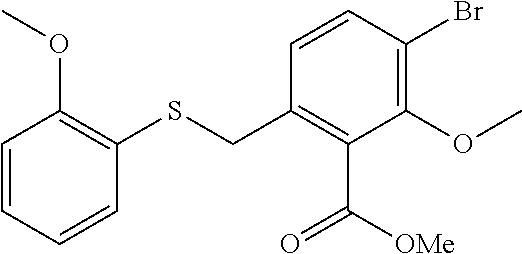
C1=CC(Br)=C(OC)C(C([OMe])=O)=C1CSC1=C(OC)C=CC=C1
